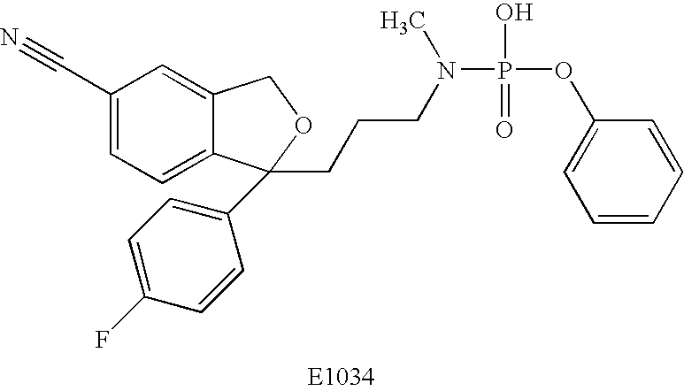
C1(C#N)=CC=C2C(=C1)COC2(C1=CC=C(F)C=C1)CCCN(P(O)(=O)OC1=CC=CC=C1)C
